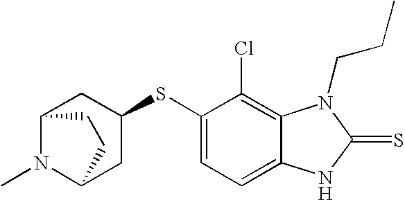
C12N(C)C(CC(SC3=CC=C4C(=C3Cl)N(CCC)C(=S)N4)C1)CC2
